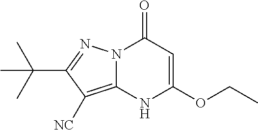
N12C(=C([NC])C(C(C)(C)C)=N1)NC(OCC)=CC2=O
